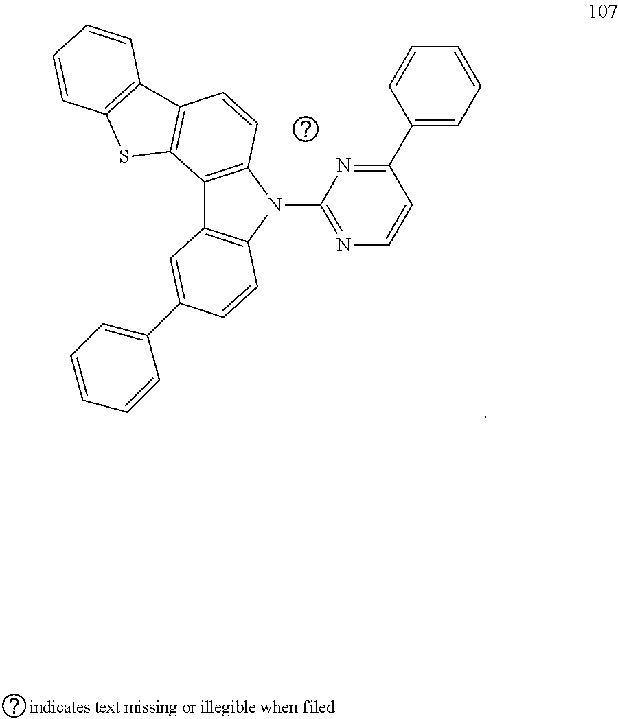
C1(C2=CC=CC=C2)=NC(N2C3=C(C4=C2C=CC(C2=CC=CC=C2)=C4)C2=C(C=C3)C3=C(S2)C=CC=C3)=NC=C1
